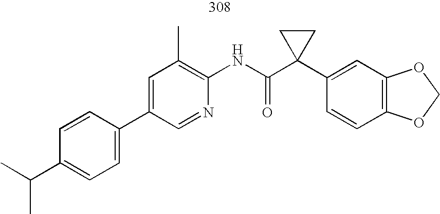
C1(C2=CC=C(C(C)C)C=C2)=CC(C)=C(NC(C2(C3=CC4=C(C=C3)OCO4)CC2)=O)N=C1
